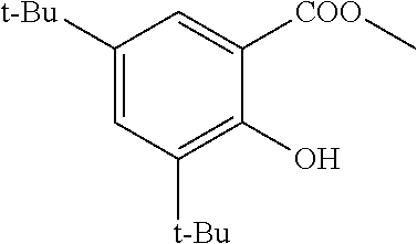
C1([t-Bu])=CC([t-Bu])=C(O)C([COO]C)=C1
